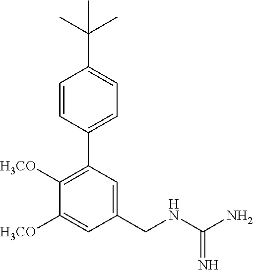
C1(C(C)(C)C)=CC=C(C2=C([H3CO])C([H3CO])=CC(CNC(N)=N)=C2)C=C1
